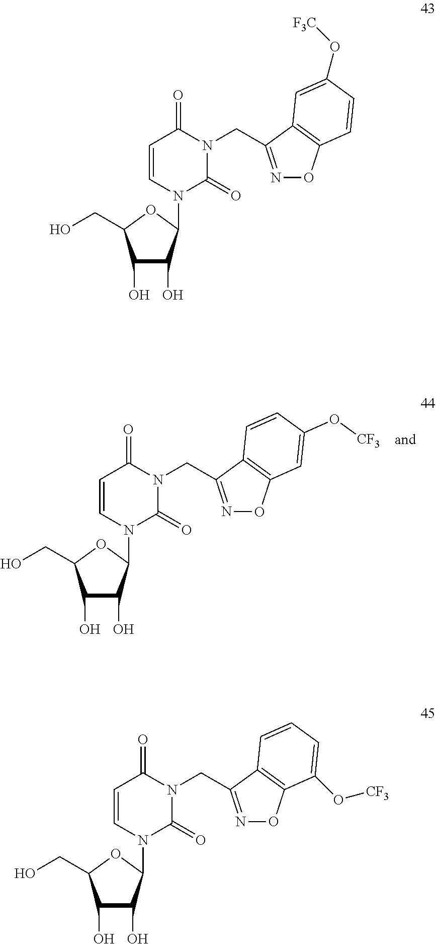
C1(O)C(O)C(N2C(=O)N(CC3=NOC4=C3C=CC(O[CF3])=C4)C(=O)C=C2)OC1CO.C1(O)C(O)C(N2C(=O)N(CC3=NOC4=C3C=C(O[F3C])C=C4)C(=O)C=C2)OC1CO.C1(O)C(O)C(N2C(=O)N(CC3=NOC4=C3C=CC=C4O[CF3])C(=O)C=C2)OC1CO
